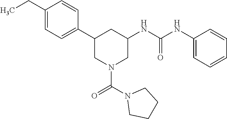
C1(CC)=CC=C(C2CN(C(=O)N3CCCC3)CC(NC(NC3=CC=CC=C3)=O)C2)C=C1
